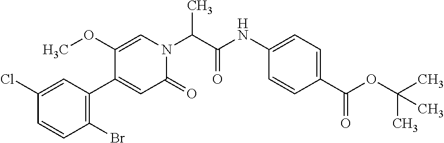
N1(C(C(=O)NC2=CC=C(C(OC(C)(C)C)=O)C=C2)C)C=C(OC)C(C2=C(Br)C=CC(Cl)=C2)=CC1=O
